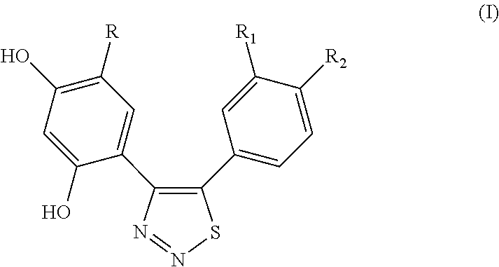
N1=NSC(C2=CC=C([R2])C([R1])=C2)=C1C1=CC([R])=C(O)C=C1O
